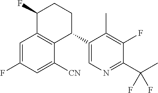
C1=C(F)C=C([CN])C2=C1C(F)CCC2C1=CN=C(C(C)(F)F)C(F)=C1C
